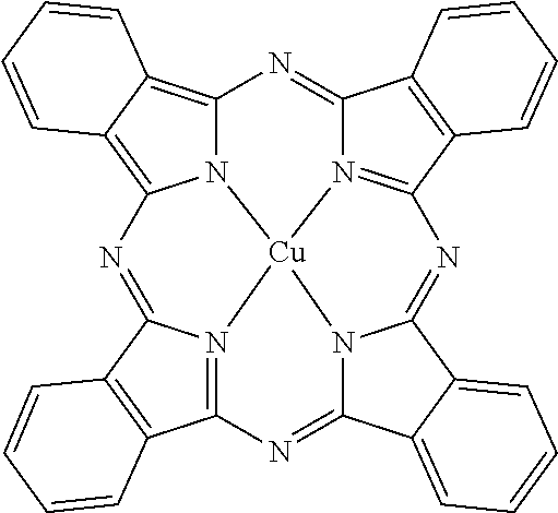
N12C3=C4C(=C1N=C1N5=C(C6=C1C=CC=C6)N=C1N6C(=NC7=N(C(=N3)C3=C7C=CC=C3)[Cu]265)C2=CC=CC=C12)C=CC=C4
